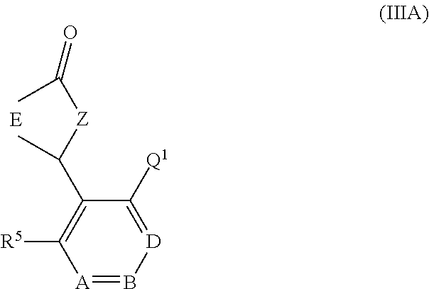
[D]1=C([Q1])C(C(C)[Z]C(C)=O)=C([R5])[A]=B1
